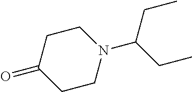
C1CN(C(CC)CC)CCC1=O
